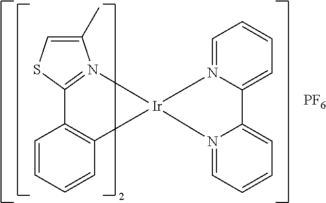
[PF6].C1(C)=CSC2=N1[Ir]1(C3=C2C=CC=C3)N2=CC=CC=C2C2=CC=CC=N21
